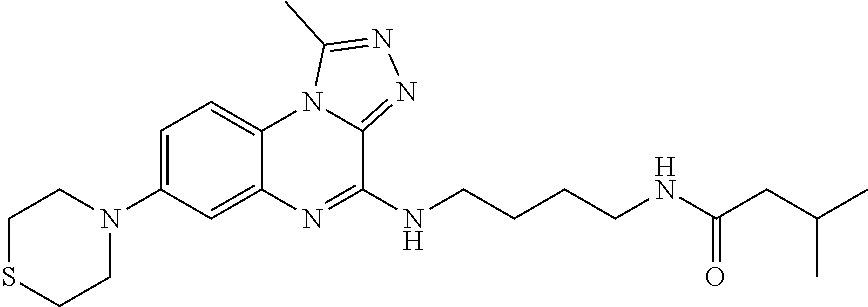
C1SCCN(C2=CC=C3C(=C2)N=C(NCCCCNC(CC(C)C)=O)C2=NN=C(C)N32)C1
